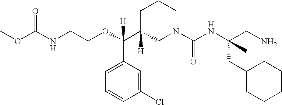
O=C(NCCOC(C1([H])CN(C(NC(CN)(CC2CCCCC2)C)=O)CCC1)(C1=CC=CC(Cl)=C1)[H])OC
